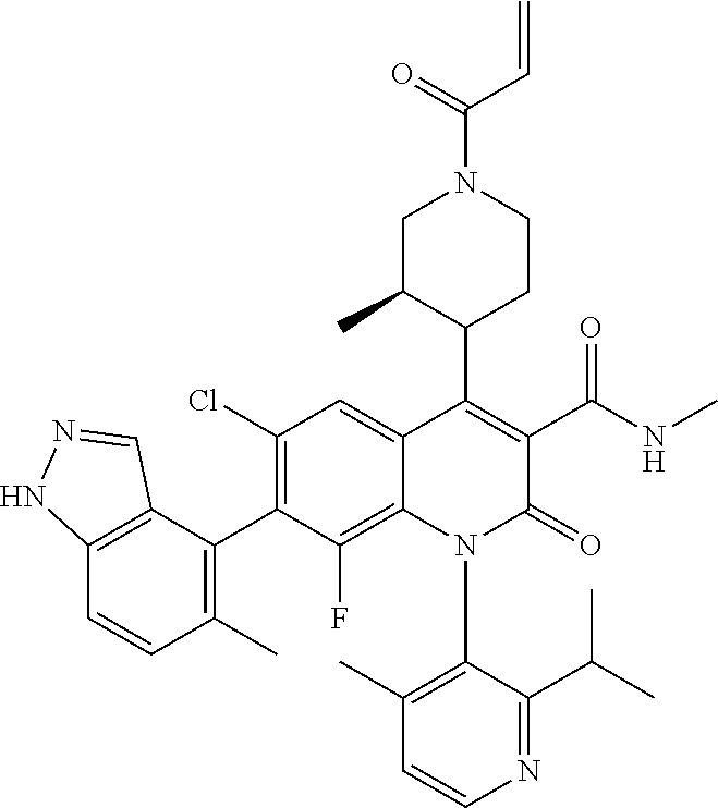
C1=CN=C(C(C)C)C(N2C(=O)C(C(NC)=O)=C(C3C(C)CN(C(=O)C=C)CC3)C3=CC(Cl)=C(C4=C(C)C=CC5=C4C=NN5)C(F)=C23)=C1C
